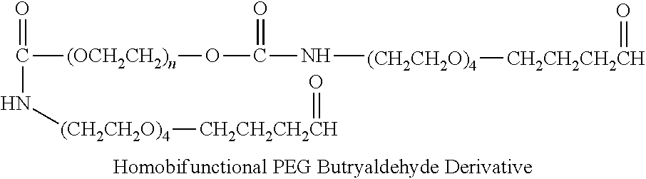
[(OCH2CH2)n](C(=O)N[(CH2CH2O)4][CH2CH2CH2CH]=O)OC(N[(CH2CH2O)4][CH2CH2CH2CH]=O)=O
